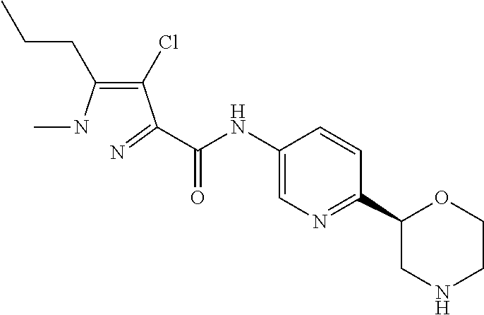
C(NC1=CN=C(C2OCCNC2)C=C1)(=O)C(C(=C(NC)CCC)Cl)=N
